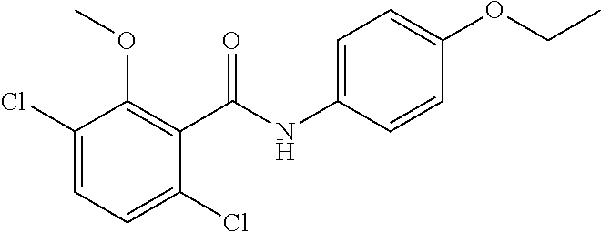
C1(Cl)=CC=C(Cl)C(C(NC2=CC=C(OCC)C=C2)=O)=C1OC
